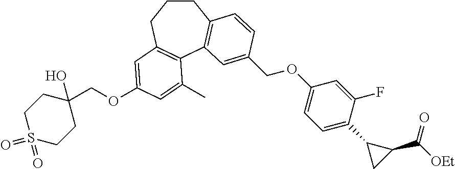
C1S(=O)(=O)CCC(O)(COC2=CC3=C(C4=C(CCC3)C=CC(COC3=CC=C(C5CC5C(=O)[OEt])C(F)=C3)=C4)C(C)=C2)C1
